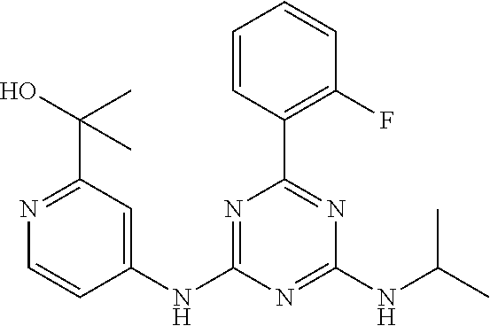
C1=CC(C2=NC(NC(C)C)=NC(NC3=CC(C(O)(C)C)=NC=C3)=N2)=C(F)C=C1
